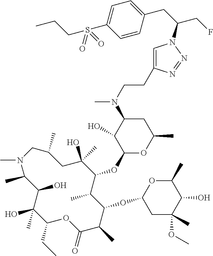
C1(O)(C)C(CC)OC(=O)C(C)C(OC2CC(OC)(C)C(O)C(C)O2)C(C)C(OC2OC(C)CC(N(C)CCC3=CN(C(CF)CC4=CC=C(S(CCC)(=O)=O)C=C4)N=N3)C2O)C(O)(C)CC(C)CN(C)C(C)C1O
